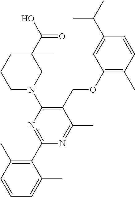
C1(OCC2=C(N3CC(C(O)=O)(C)CCC3)N=C(C3=C(C)C=CC=C3C)N=C2C)=C(C)C=CC(C(C)C)=C1
